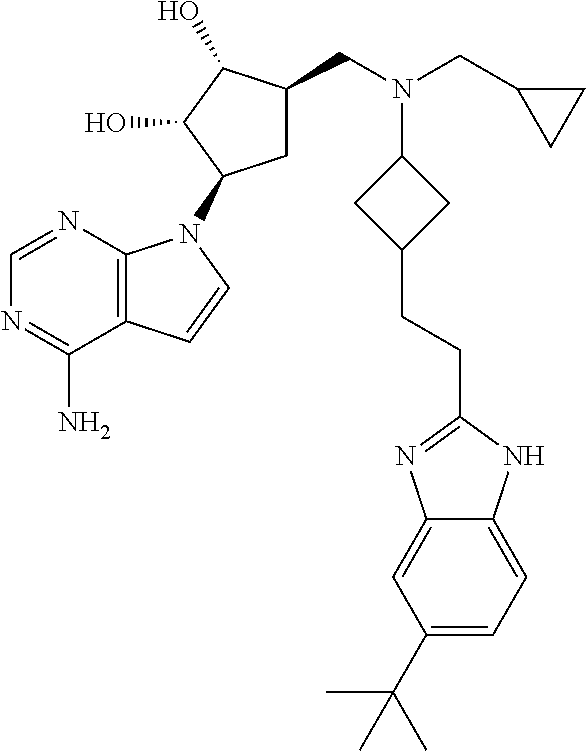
NC1=NC=NC2=C1C=CN2C1CC(CN(CC2CC2)C2CC(CCC3=NC4=CC(C(C)(C)C)=CC=C4N3)C2)C(O)C1O
